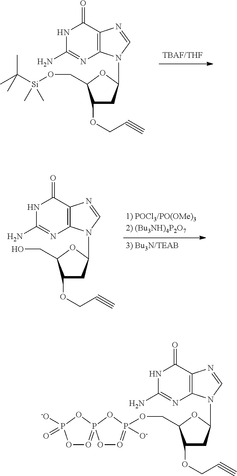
N1C(N)=NC2=C(C1=O)N=CN2C1CC(OCC#C)C(CO[Si](C(C)(C)C)(C)C)O1.N1C(N)=NC2=C(C1=O)N=CN2C1CC(OCC#C)C(CO)O1.C1(OCC#C)CC(N2C3=C(C(=O)NC(N)=N3)N=C2)OC1COP1([O-])=OOP2(=OOP([-O])(=O)O2)O1
